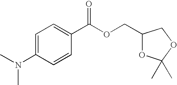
C1=C(N(C)C)C=CC(C(OCC2OC(C)(C)OC2)=O)=C1
